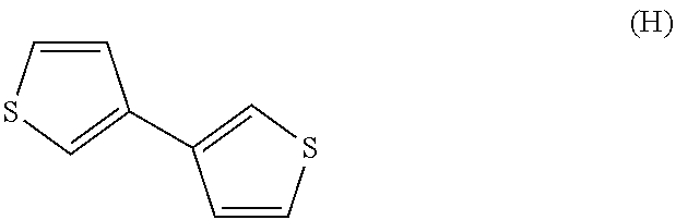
C1=CSC=C1C1=CSC=C1
